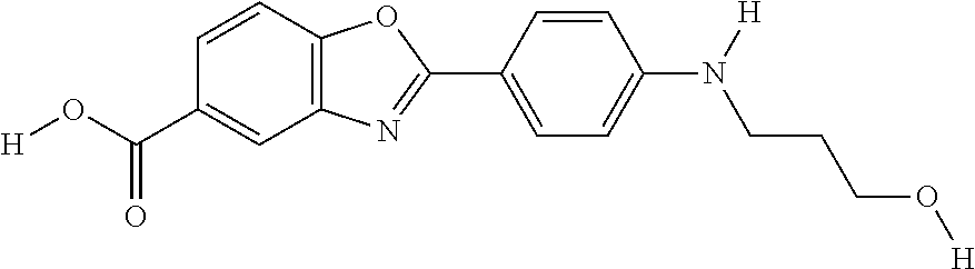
C1=CC2=C(C=C1C(O[H])=O)N=C(C1=CC=C(N(CCCO[H])[H])C=C1)O2
